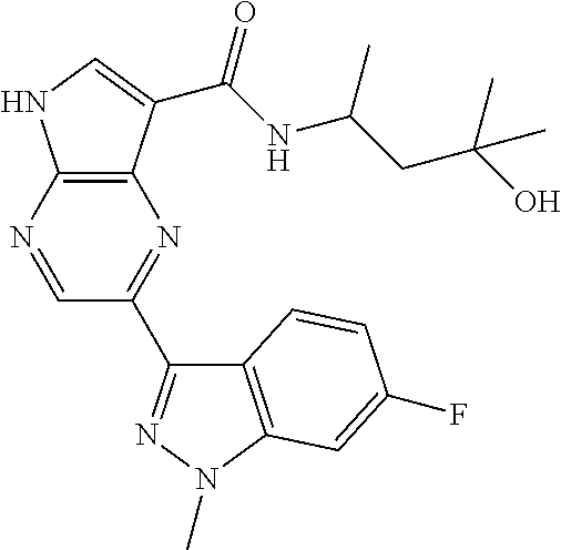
C12=C(C(C(NC(CC(O)(C)C)C)=O)=CN1)N=C(C1=NN(C)C3=C1C=CC(F)=C3)C=N2
